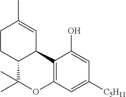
C12=C(C=C([C5H11])C=C1O)OC(C)(C)C1C2C=C(C)CC1
